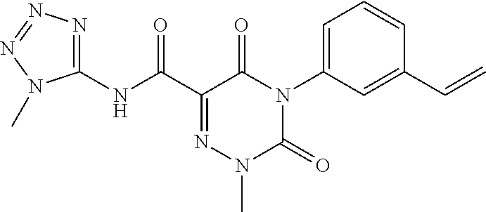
C1(NC(C2=NN(C)C(=O)N(C3=CC=CC(C=C)=C3)C2=O)=O)=NN=NN1C
